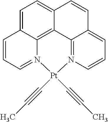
C1=C2C3=C4C(=C1)C=CC1=CC=CN(=C41)[Pt](C#CC)(C#CC)N3=CC=C2
